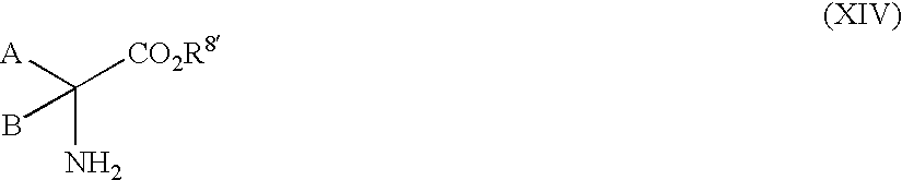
[A]C([CO2R8])(N)B
